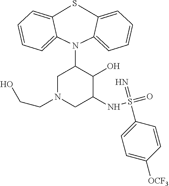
S1C2=CC=CC=C2N(C2CN(CCO)CC(NS(=O)(=N)C3=CC=C([OCF3])C=C3)C2O)C2=CC=CC=C12
